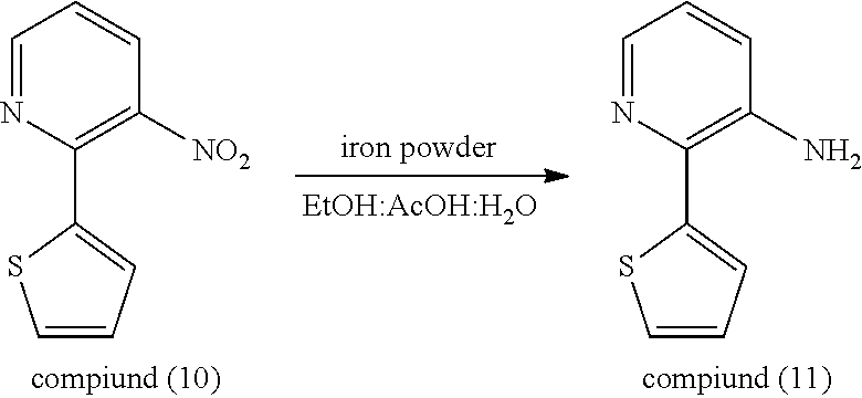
C1=NC(C2=CC=CS2)=C(N)C=C1.C1=NC(C2=CC=CS2)=C([NO2])C=C1
